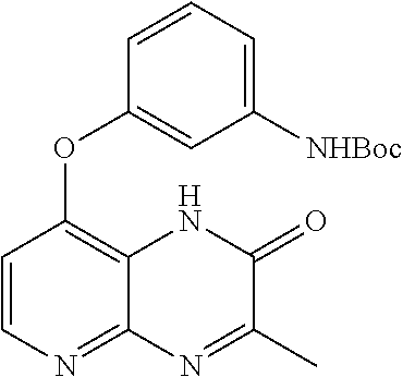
C1=CN=C2C(=C1OC1=CC([NHBoc])=CC=C1)NC(=O)C(C)=N2
